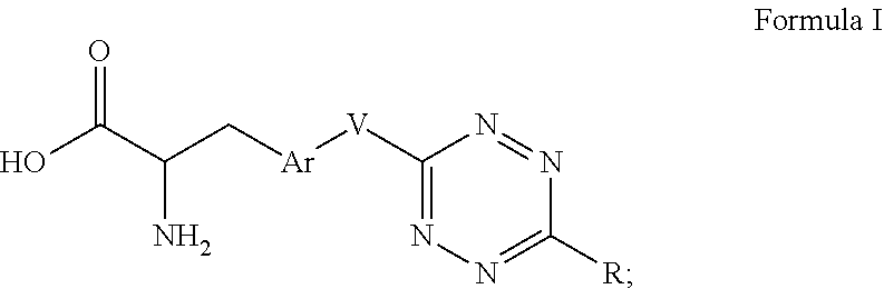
C1([V][Ar]CC(C(O)=O)N)=NN=C([R])N=N1
